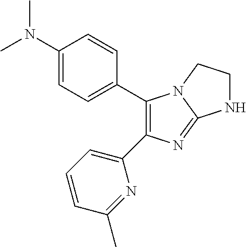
C1(N(C)C)=CC=C(C2=C(C3=CC=CC(C)=N3)N=C3N2CCN3)C=C1
